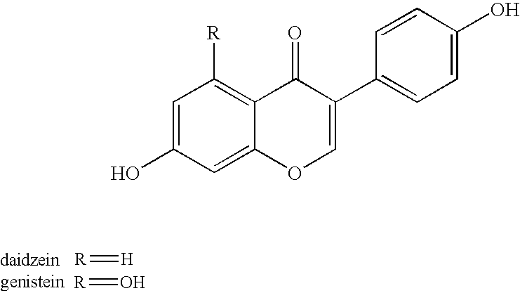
[R]=[H].[R]=O.C1=C(O)C=C2C(=C1[R])C(=O)C(C1=CC=C(O)C=C1)=CO2
